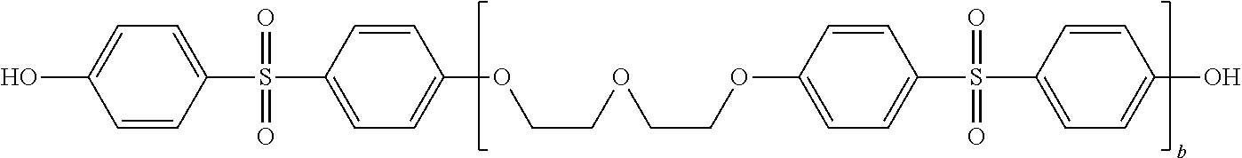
OC1=CC=C(S(C2=CC=C(OCCOCCOC3=CC=C(S(C4=CC=C(O)C=C4)(=O)=O)C=C3)C=C2)(=O)=O)C=C1
